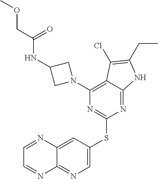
C1=C(SC2=NC(N3CC(NC(COC)=O)C3)=C3C(=N2)NC(CC)=C3Cl)C=C2C(=N1)N=CC=N2
